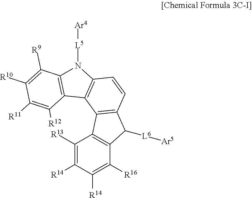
C1([R13])=C([R14])C([R14])=C([R16])C2=C1C1=C(C2[L6][Ar5])C=CC2=C1C1=C(N2[L5][Ar4])C([R9])=C([R10])C([R11])=C1[R12]
